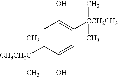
C1=C([CH3CH2C](C)C)C(O)=CC([CCH2CH3](C)C)=C1O
